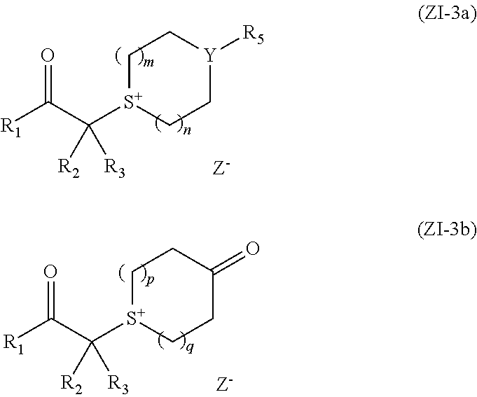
C1[S+](C(C([R1])=O)([R2])[R3])CC[Y]([R5])C1.C1[S+](C(C([R1])=O)([R2])[R3])CCC(=O)C1
